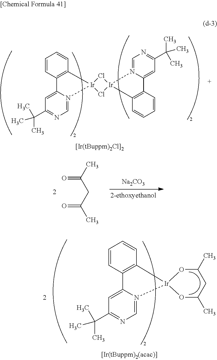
C1=CC2=C(C=C1)[Ir]1(N3=CN=C(C(C)(C)C)C=C23)Cl[Ir]2(C3=C(C=CC=C3)C3=CC(C(C)(C)C)=NC=N32)Cl1.[Na2CO3].CC(CC(C)=O)=O.C1=CC2=C(C=C1)[Ir]1(N3=CN=C(C(C)(C)C)C=C23)OC(C)CC(C)O1
